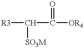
[R3]C([SO3M])C([OR4])=O
